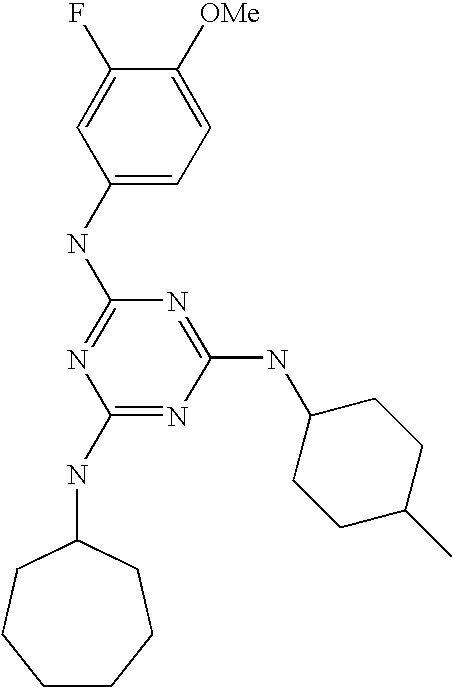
C1(NC2=NC(NC3CCCCCC3)=NC(NC3CCC(C)CC3)=N2)=CC=C([OMe])C(F)=C1
